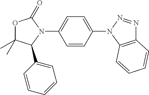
O1C(C)(C)C(C2=CC=CC=C2)N(C2=CC=C(N3N=NC4=C3C=CC=C4)C=C2)C1=O
